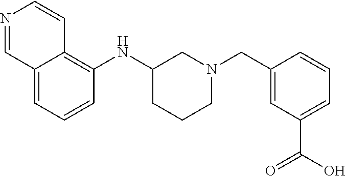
N1=CC2=CC=CC(NC3CCCN(CC4=CC(C(O)=O)=CC=C4)C3)=C2C=C1
